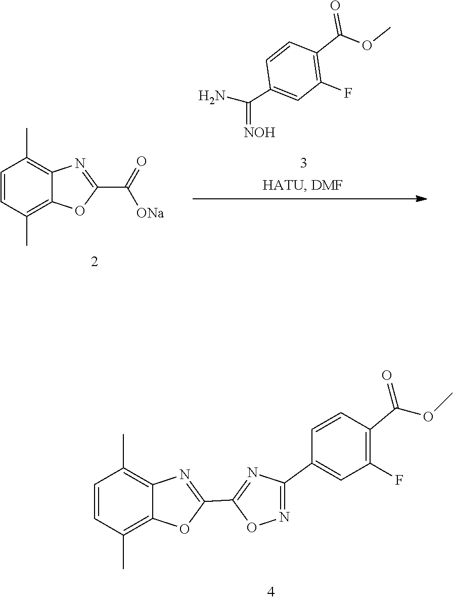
C1=CC(C)=C2C(=C1C)N=C(C([ONa])=O)O2.C(=[NOH])(C1=CC(F)=C(C(OC)=O)C=C1)N.C1=CC(C)=C2C(=C1C)N=C(C1=NC(C3=CC(F)=C(C(OC)=O)C=C3)=NO1)O2
